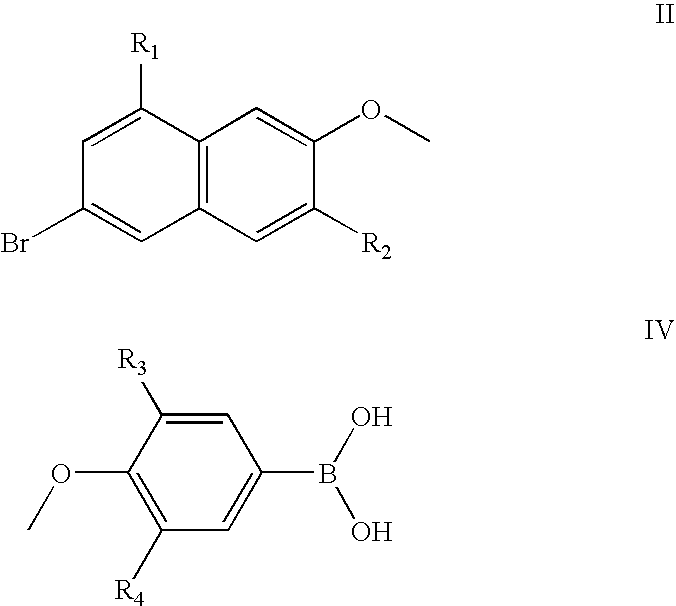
C1=C([R2])C(OC)=CC2=C1C=C(Br)C=C2[R1].C1=C(B(O)O)C=C([R3])C(OC)=C1[R4]
